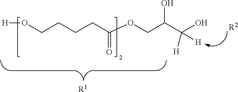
C(CC(OCC(C(O)([H])[H])O)=O)CCO[H].[R2].[R1]
